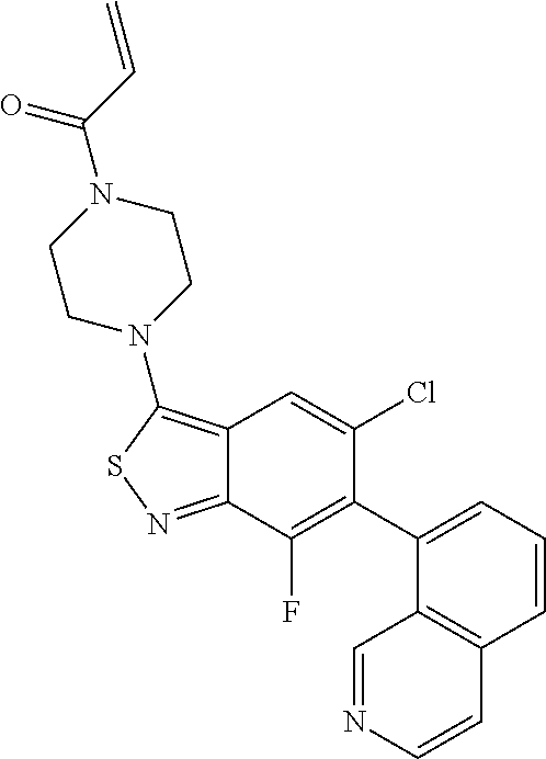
C1(C2=C(F)C3=NSC(N4CCN(C(=O)C=C)CC4)=C3C=C2Cl)=CC=CC2=C1C=NC=C2
